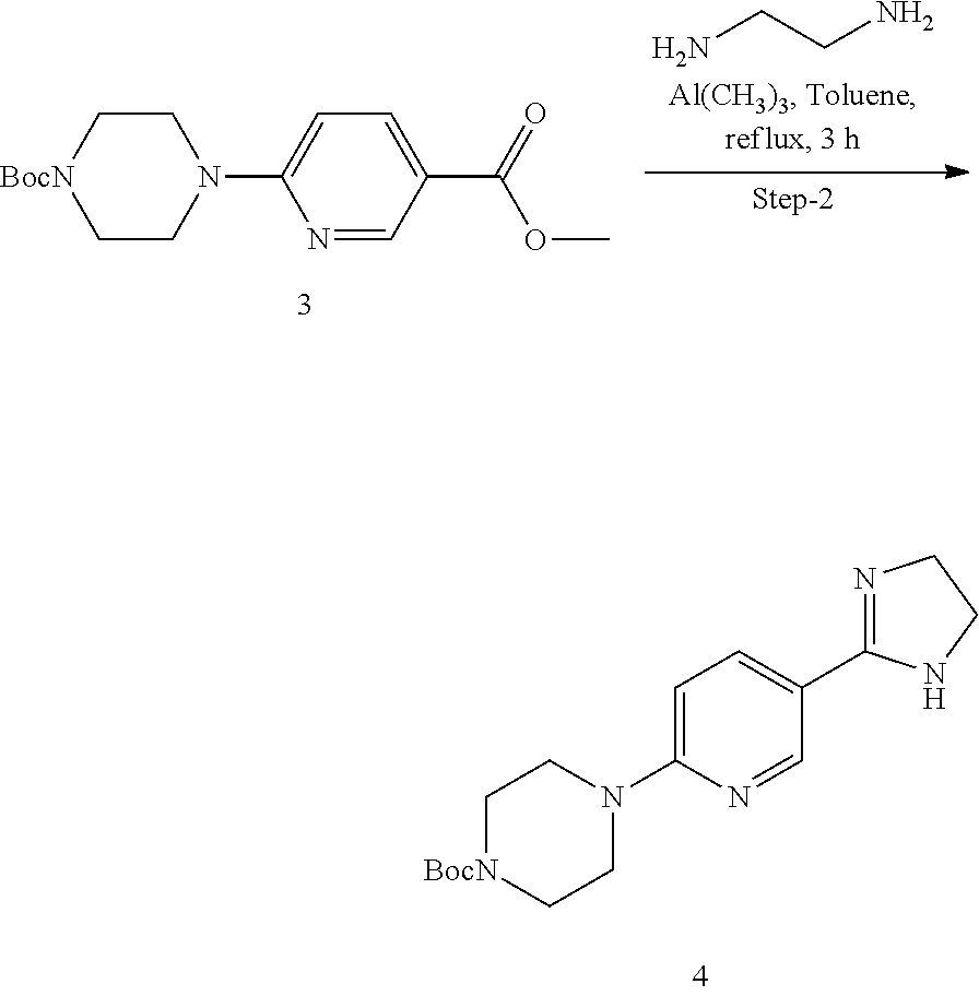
N1(C2=CC=C(C(=O)OC)C=N2)CC[BocN]CC1.NCCN.N1(C2=CC=C(C3=NCCN3)C=N2)CC[BocN]CC1
